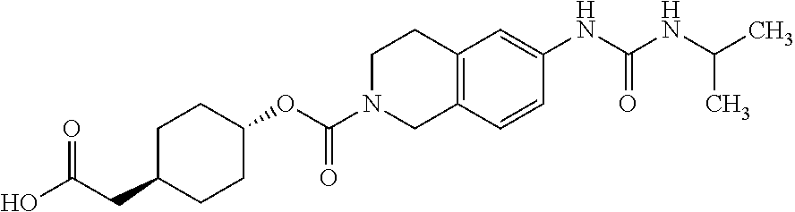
C1C(CC(O)=O)CCC(OC(N2CC3=C(CC2)C=C(NC(NC(C)C)=O)C=C3)=O)C1
